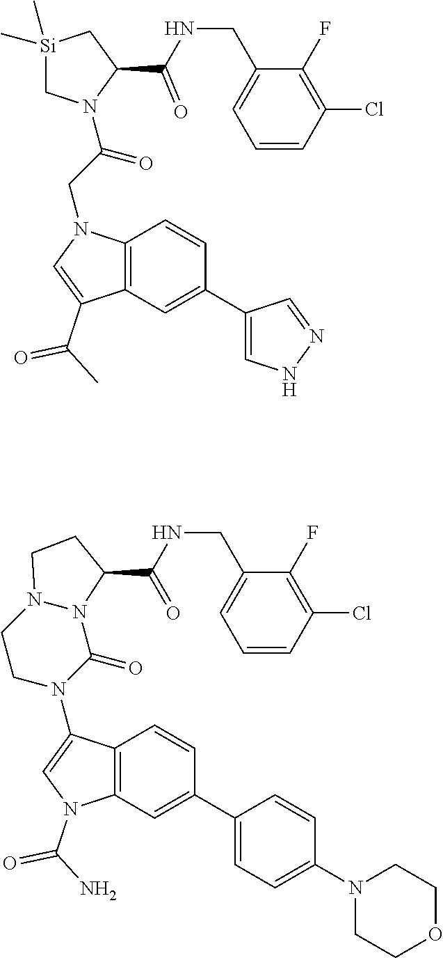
[Si]1(C)(C)CN(C(CN2C=C(C(C)=O)C3=C2C=CC(C2=CNN=C2)=C3)=O)C(C(=O)NCC2=CC=CC(Cl)=C2F)C1.C1CN(C2=CN(C(N)=O)C3=C2C=CC(C2=CC=C(N4CCOCC4)C=C2)=C3)C(=O)N2N1CCC2C(=O)NCC1=CC=CC(Cl)=C1F
